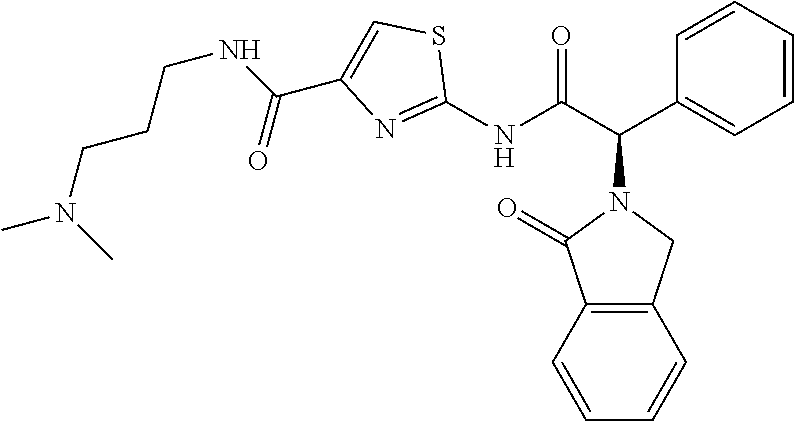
C1(NC(C(C2=CC=CC=C2)N2C(=O)C3=C(C2)C=CC=C3)=O)=NC(C(NCCCN(C)C)=O)=CS1
